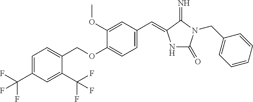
C1=C(C(F)(F)F)C=C(C(F)(F)F)C(COC2=CC=C(C=C3NC(=O)N(CC4=CC=CC=C4)C3=N)C=C2OC)=C1
